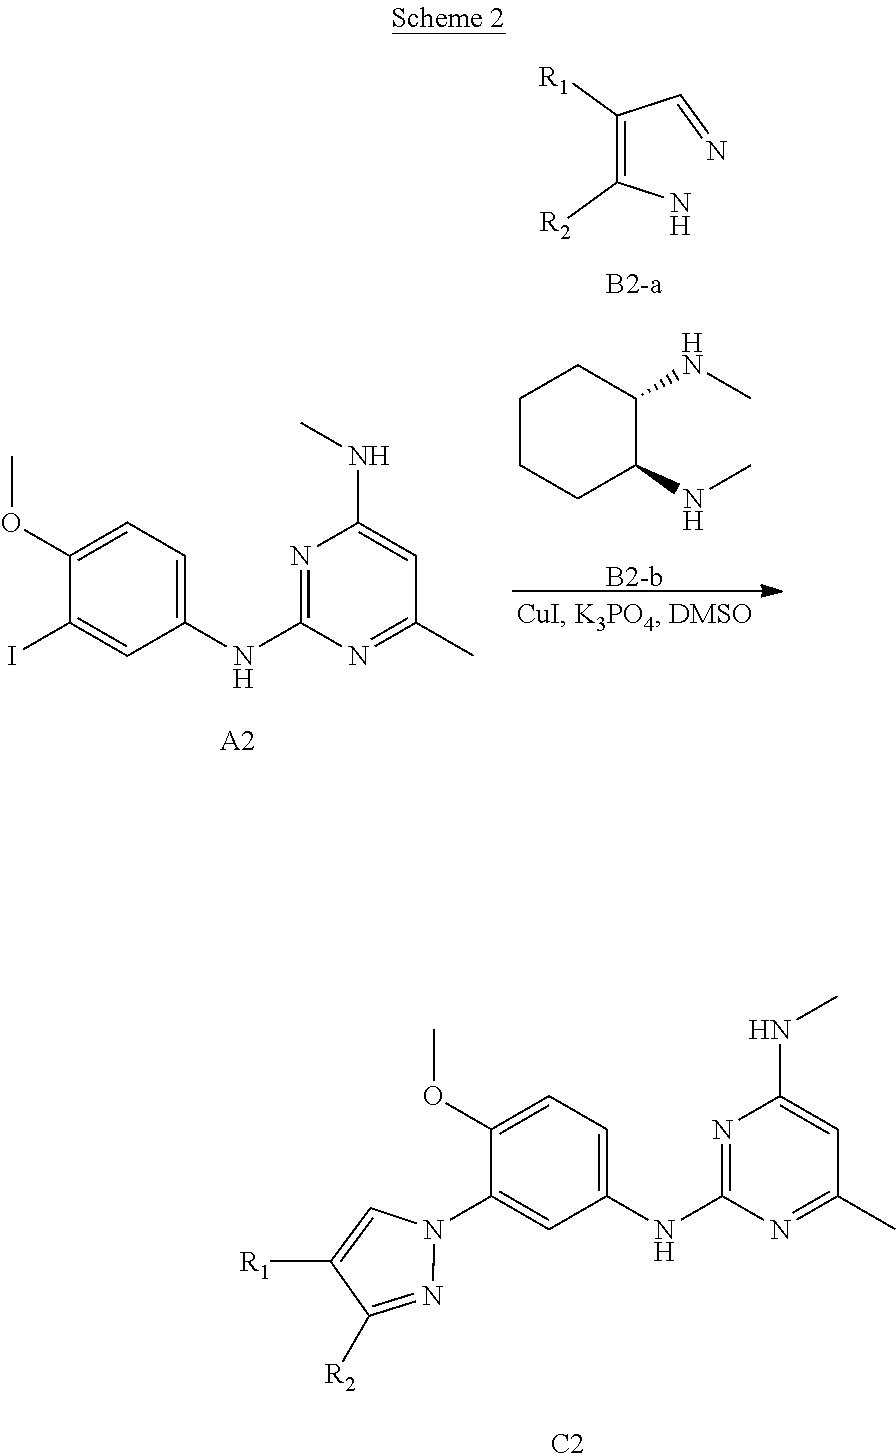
C(=C(N)[R2])(C=N)[R1].[B2-a].C1CCC(NC)C(NC)C1.[B2-b].C1=C(OC)C(I)=CC(NC2=NC(NC)=CC(C)=N2)=C1.[A2].C1=C(OC)C(N2C=C([R1])C([R2])=N2)=CC(NC2=NC(NC)=CC(C)=N2)=C1.[C2]
